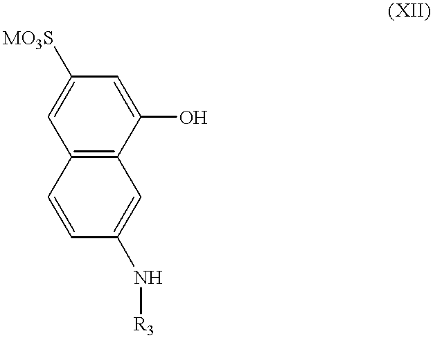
C12=C(C(O)=CC([MO3S])=C1)C=C(N[R3])C=C2
